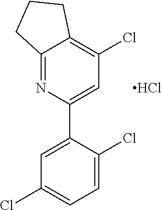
C12=NC(C3=CC(Cl)=CC=C3Cl)=CC(Cl)=C1CCC2.Cl
